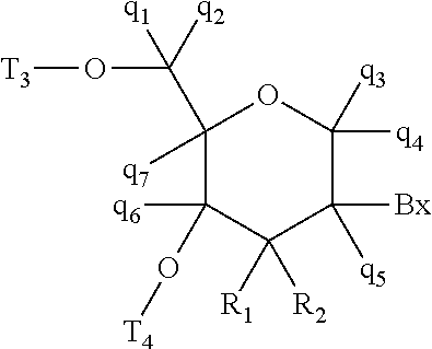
C1(C(O[T3])([q2])[q1])([q7])C([q6])(O[T4])C([R1])([R2])C([Bx])([q5])C([q4])([q3])O1
